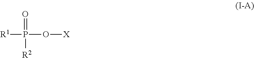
[R1]P(O[X])([R2])=O
